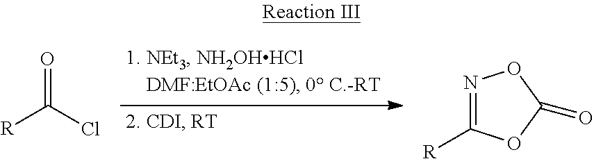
O=C(Cl)[R].N1=C([R])OC(=O)O1
